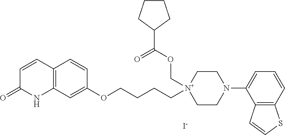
C1=CC2=C(NC1=O)C=C(OCCCC[N+]1(COC(C3CCCC3)=O)CCN(C3=CC=CC4=C3C=CS4)CC1)C=C2.[I-]
